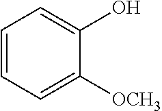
C1=CC=C([OCH3])C(O)=C1
